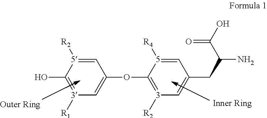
C1=[5]([R2])C(O)=[3]([R1])C=C1OC1=[3]([R2])C=C(CC(C(=O)O)N)C=[5]1[R4]
